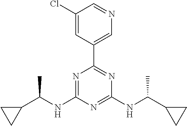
N1=C(NC(C2CC2)C)N=C(NC(C2CC2)C)N=C1C1=CN=CC(Cl)=C1
